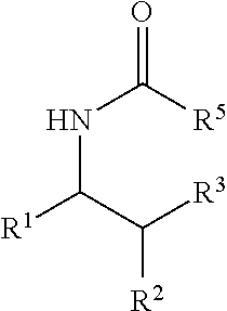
O=C([R5])NC([R1])C([R3])[R2]
